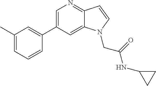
C1=C(C2=CC(C)=CC=C2)C=C2C(=N1)C=CN2CC(NC1CC1)=O
